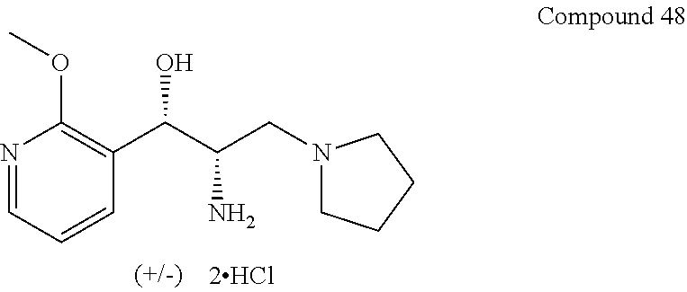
N1=CC=CC(C(C(CN2CCCC2)N)O)=C1OC
